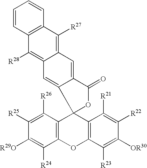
C1([R25])=C([R26])C2=C(C([R24])=C1[R29O])OC1=C(C([R21])=C([R22])C([OR30])=C1[R23])C21OC(=O)C2=CC3=C([R27])C4=C(C=CC=C4)C([R28])=C3C=C12
